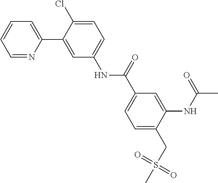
C1(C2=CC(NC(C3=CC=C(CS(=O)(C)=O)C(NC(C)=O)=C3)=O)=CC=C2Cl)=CC=CC=N1
